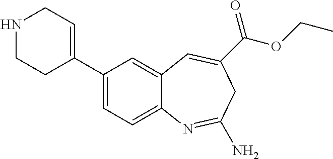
N1CCC(C2=CC=C3C(=C2)C=C(C(OCC)=O)CC(N)=N3)=CC1
